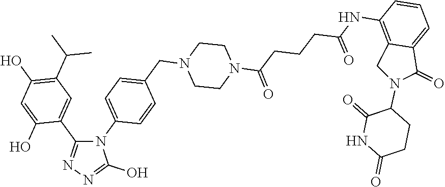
N1(C2=CC=C(CN3CCN(C(=O)CCCC(NC4=C5C(=CC=C4)C(=O)N(C4CCC(=O)NC4=O)C5)=O)CC3)C=C2)C(C2=CC(C(C)C)=C(O)C=C2O)=NN=C1O
